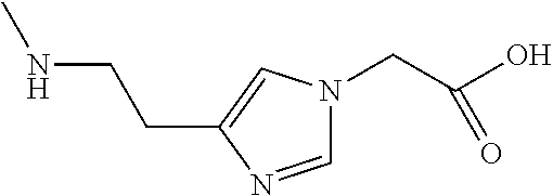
CNCCC1=CN(CC(O)=O)C=N1
